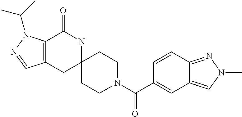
C12=C(CC3(NC1=O)CCN(C(C1=CC4=CN(C)N=C4C=C1)=O)CC3)C=NN2C(C)C
